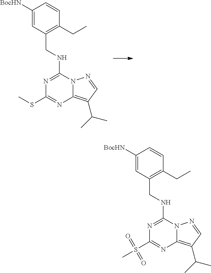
N1=C(NCC2=C(CC)C=CC([BocHN])=C2)N2C(=C(C(C)C)C=N2)N=C1SC.N1=C(NCC2=C(CC)C=CC([BocHN])=C2)N2C(=C(C(C)C)C=N2)N=C1S(C)(=O)=O
